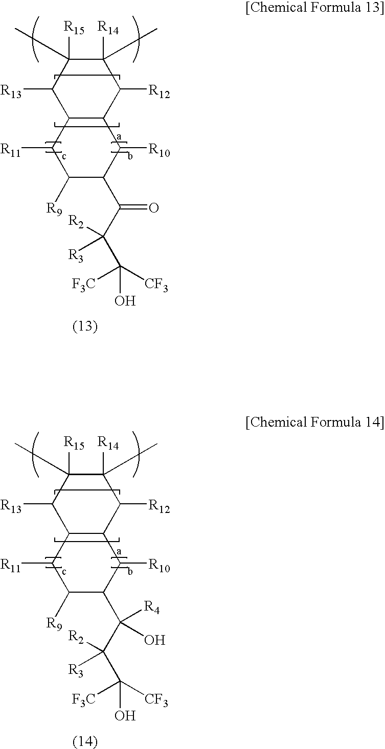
C12C(C([R12])C([R14])(C)C([R15])(C)C1[R13])C([R10])C(C(C(C([F3C])([CF3])O)([R2])[R3])=O)C([R9])C2[R11].C12C(C([R12])C([R14])(C)C([R15])(C)C1[R13])C([R10])C(C(C(C([F3C])([CF3])O)([R2])[R3])([R4])O)C([R9])C2[R11]
